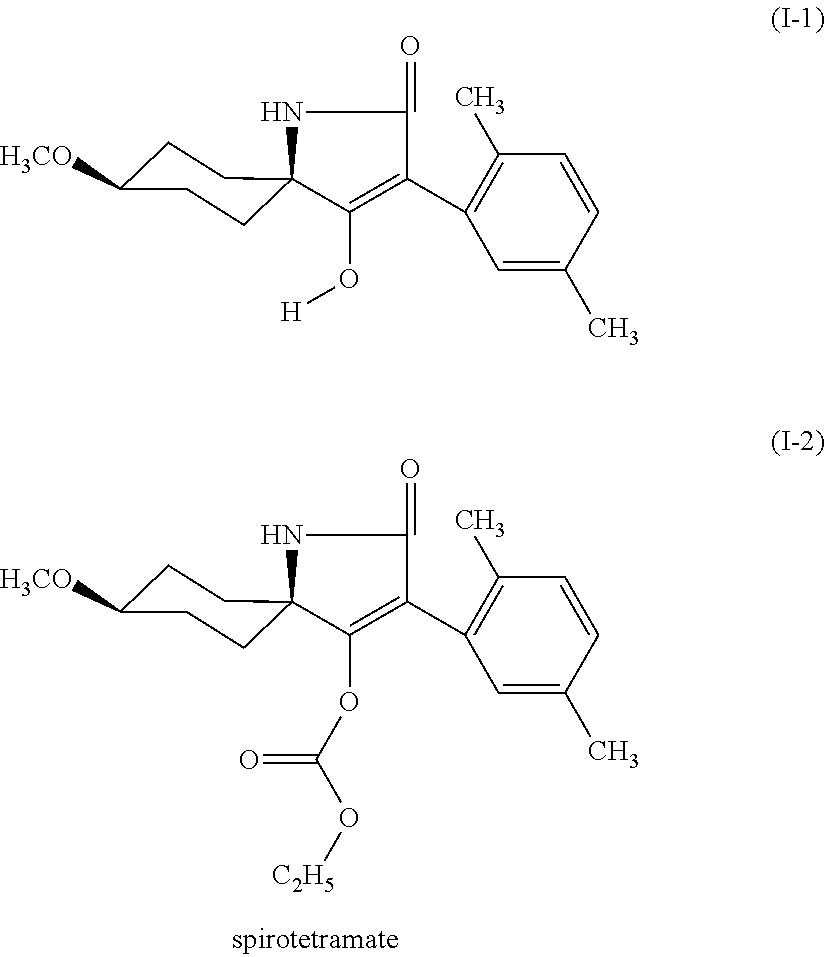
C1(=O)NC2(C(OC(O[C2H5])=O)=C1C1=C(C)C=CC(C)=C1)CCC([H3CO])CC2.C1(=O)NC2(C(O[H])=C1C1=C(C)C=CC(C)=C1)CCC([H3CO])CC2
